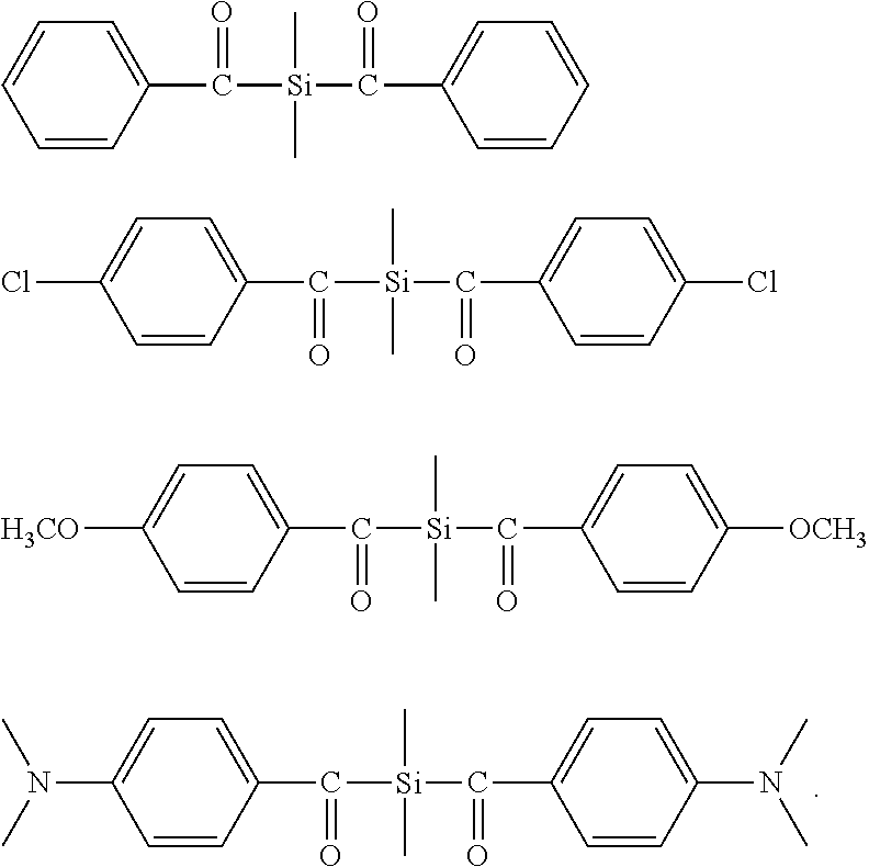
C1=CC(C([Si](C)(C)C(C2=CC=C(N(C)C)C=C2)=O)=O)=CC=C1N(C)C.C1=CC(C([Si](C)(C)C(C2=CC=C(Cl)C=C2)=O)=O)=CC=C1Cl.C1=CC(C([Si](C)(C)C(C2=CC=CC=C2)=O)=O)=CC=C1.C1=CC(C([Si](C)(C)C(C2=CC=C([OCH3])C=C2)=O)=O)=CC=C1[H3CO]
